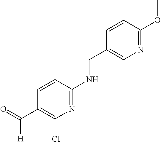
N1=C(NCC2=CN=C(OC)C=C2)C=CC(C([H])=O)=C1Cl
